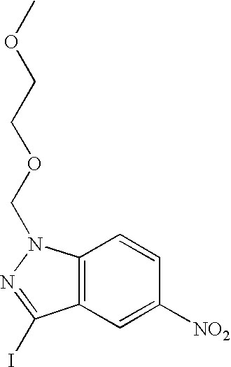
C12=C(C=C([NO2])C=C1)C(I)=NN2COCCOC
